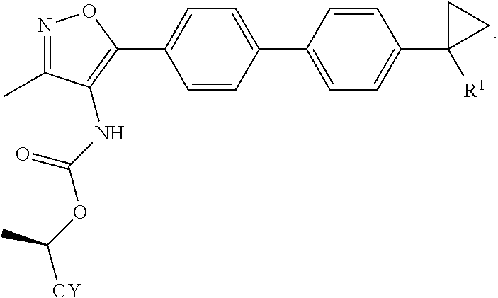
C1(C2=C(NC(OC([CY])C)=O)C(C)=NO2)=CC=C(C2=CC=C(C3([R1])CC3)C=C2)C=C1
